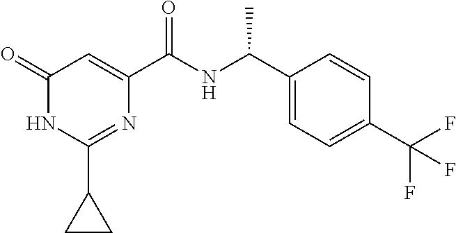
C1(C2CC2)=NC(C(NC(C2=CC=C(C(F)(F)F)C=C2)C)=O)=CC(=O)N1
